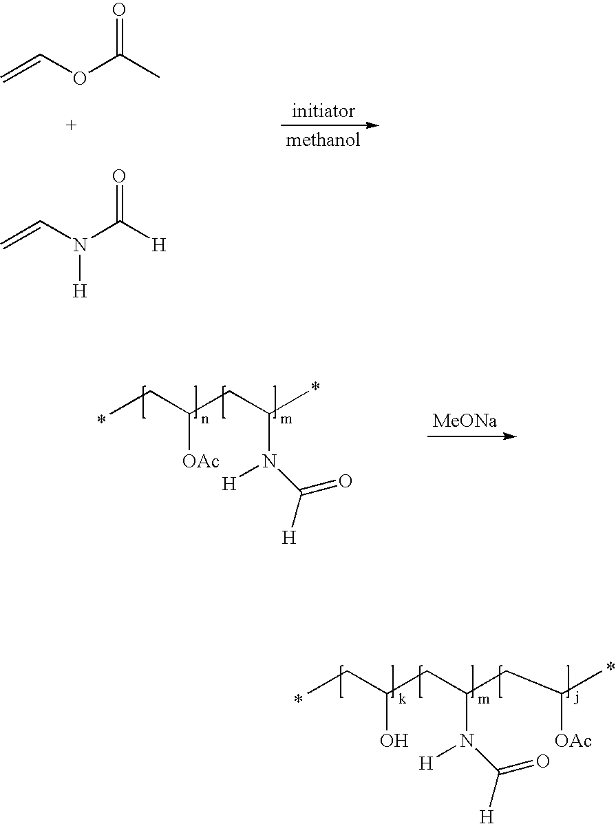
C=COC(C)=O.C=CN(C([H])=O)[H].CCC(CC(C)N([H])C([H])=O)[OAc].[MeONa].CCC(CC(CC(C)[OAc])N([H])C([H])=O)O
